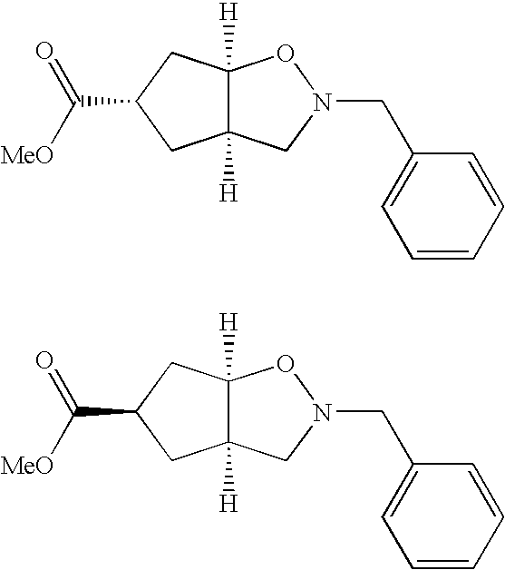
C12([H])C([H])(CC(C([MeO])=O)C1)ON(CC1=CC=CC=C1)C2.C12([H])C([H])(CC(C([MeO])=O)C1)ON(CC1=CC=CC=C1)C2
